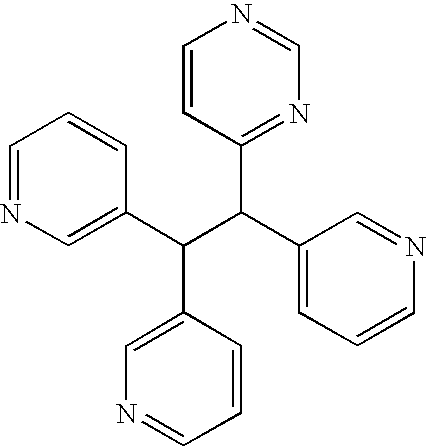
C1=NC=C(C(C(C2=CC=CN=C2)C2=NC=NC=C2)C2=CN=CC=C2)C=C1
